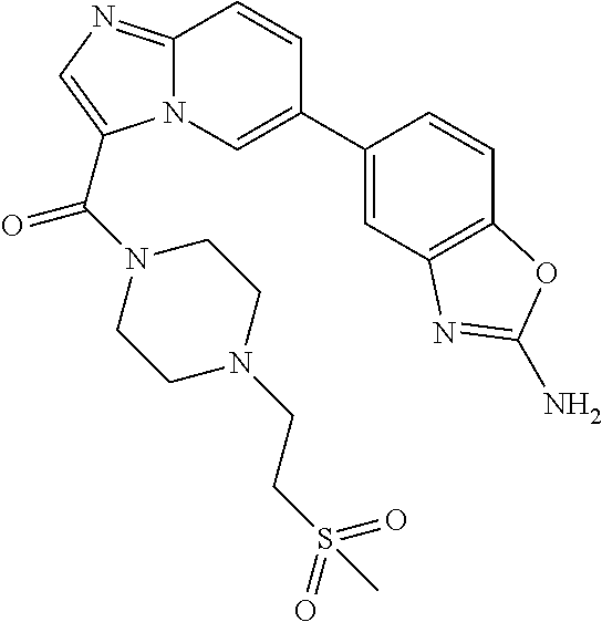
C12=NC=C(C(N3CCN(CCS(=O)(=O)C)CC3)=O)N1C=C(C1=CC3=C(C=C1)OC(N)=N3)C=C2
